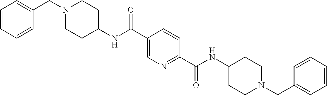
N(C(C1=NC=C(C(=O)NC2CCN(CC3=CC=CC=C3)CC2)C=C1)=O)C1CCN(CC2=CC=CC=C2)CC1
